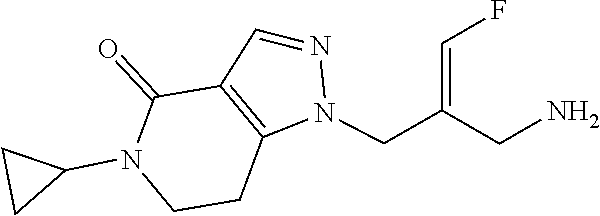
C1(N2CCC3=C(C=NN3CC(=CF)CN)C2=O)CC1
